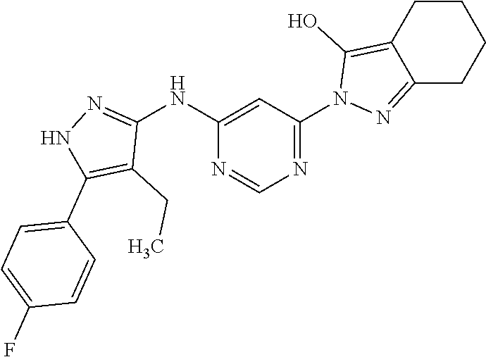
C1CC2=C(O)N(C3=NC=NC(NC4=NNC(C5=CC=C(F)C=C5)=C4CC)=C3)N=C2CC1
